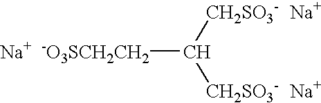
[-O3SCH2CH2]C([CH2SO3-])[CH2SO3-].[Na].[Na].[Na]
